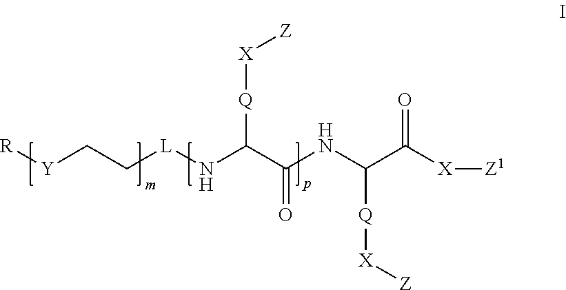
[Y](CC[L]NC(C(NC(C([X][Z1])=O)[Q][X][Z])=O)[Q][X][Z])[R]
